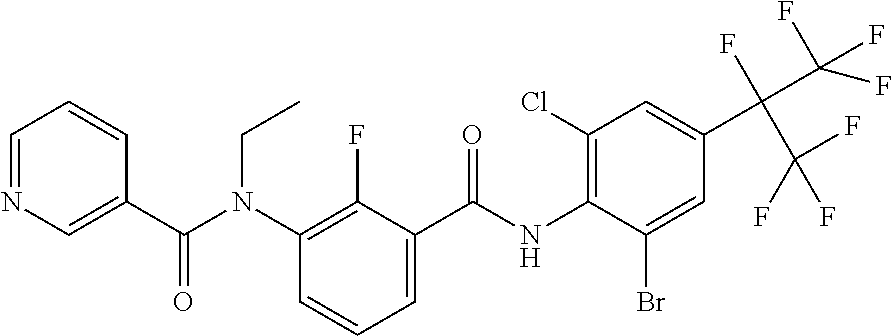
C1=C(Br)C(NC(C2=CC=CC(N(C(C3=CN=CC=C3)=O)CC)=C2F)=O)=C(Cl)C=C1C(F)(C(F)(F)F)C(F)(F)F
